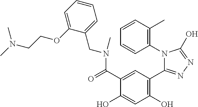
C1=CC=C(OCCN(C)C)C(CN(C)C(C2=CC(C3=NN=C(O)N3C3=C(C)C=CC=C3)=C(O)C=C2O)=O)=C1
